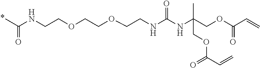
C(COCCOCCNC(C)=O)NC(NC(COC(C=C)=O)(C)COC(C=C)=O)=O
